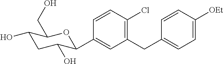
C1(CC2=CC=C([OEt])C=C2)=C(Cl)C=CC(C2C(O)CC(O)C(CO)O2)=C1
